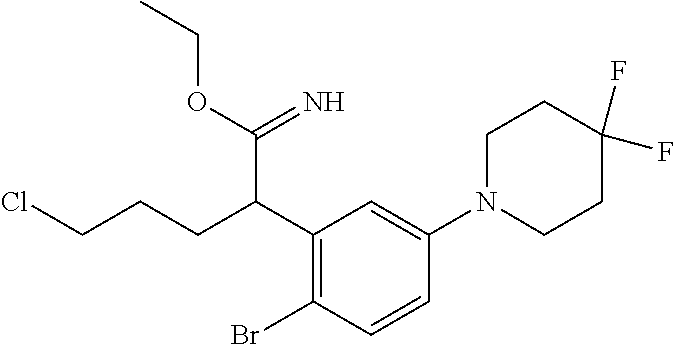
C1(C(CCCCl)C(=N)OCC)=C(Br)C=CC(N2CCC(F)(F)CC2)=C1
